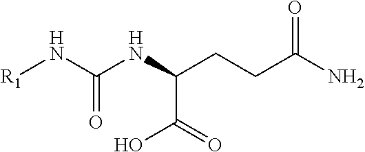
C(CCC(N)=O)(NC(N[R1])=O)C(=O)O
